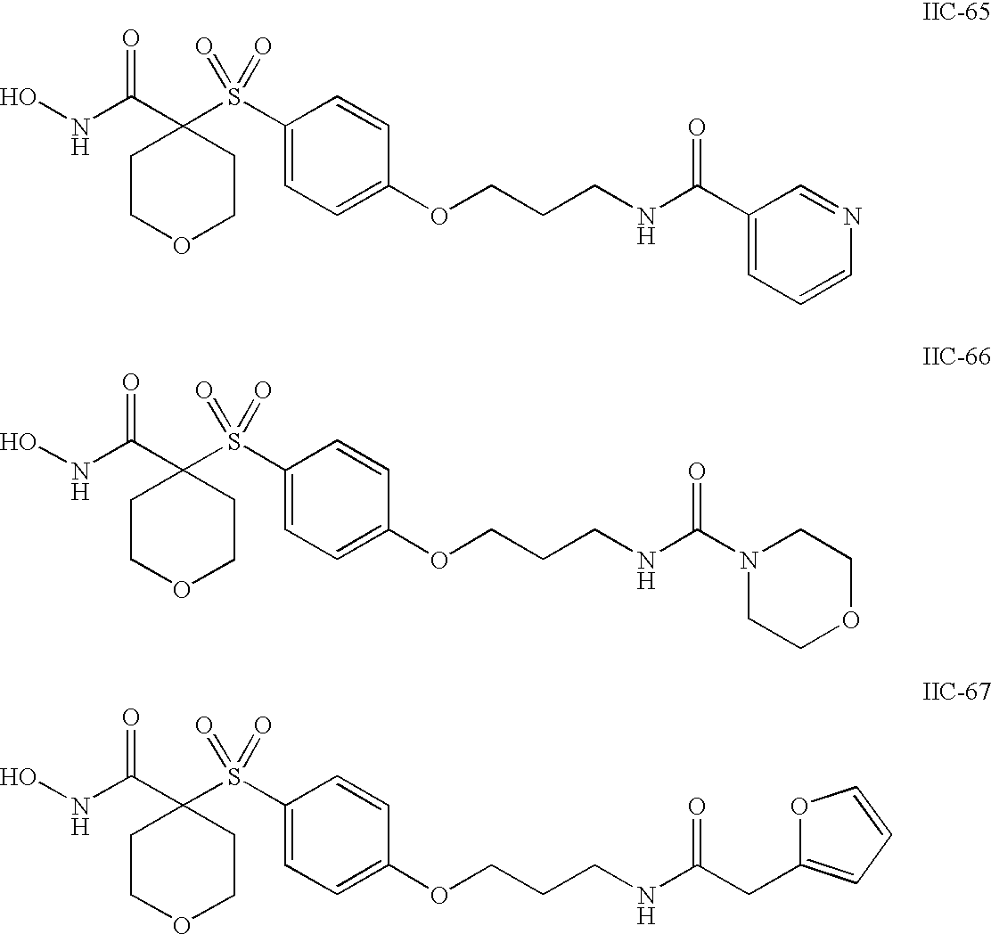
ONC(C1(S(C2=CC=C(OCCCNC(C3=CC=CN=C3)=O)C=C2)(=O)=O)CCOCC1)=O.ONC(C1(S(C2=CC=C(OCCCNC(N3CCOCC3)=O)C=C2)(=O)=O)CCOCC1)=O.ONC(C1(S(C2=CC=C(OCCCNC(CC3=CC=CO3)=O)C=C2)(=O)=O)CCOCC1)=O
